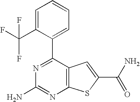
C1=C(C(F)(F)F)C(C2=NC(N)=NC3=C2C=C(C(=O)N)S3)=CC=C1
